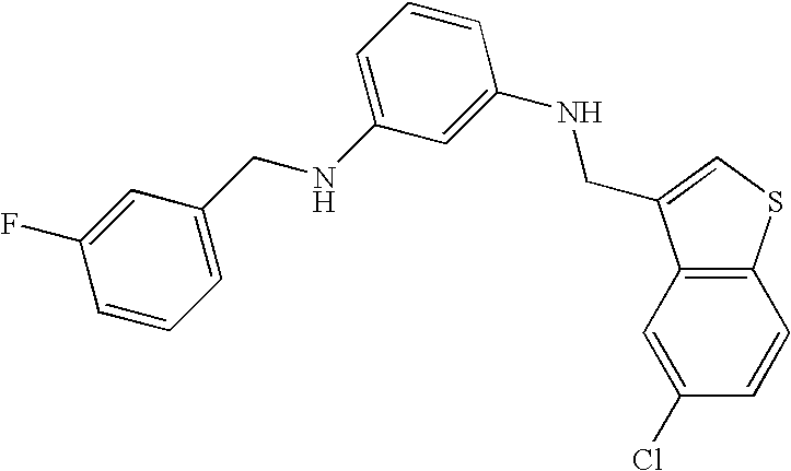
C1=CC=C(CNC2=CC=CC(NCC3=CSC4=C3C=C(Cl)C=C4)=C2)C=C1F
